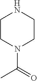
N1CCN(C(=O)C)CC1
